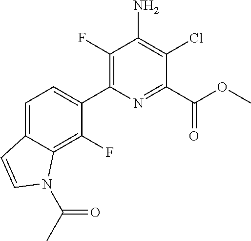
C1(F)=C(C2=CC=C3C(=C2F)N(C(C)=O)C=C3)N=C(C(OC)=O)C(Cl)=C1N
